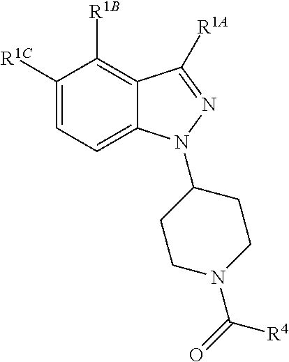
C1([R1C])=CC=C2C(=C1[R1B])C([R1A])=NN2C1CCN(C(=O)[R4])CC1
